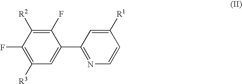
C1(F)=C([R3])C=C(C2=NC=CC([R1])=C2)C(F)=C1[R2]
